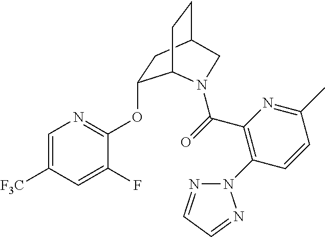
C1=C([F3C])C=C(F)C(OC2CC3CCC2N(C(=O)C2=C(N4N=CC=N4)C=CC(C)=N2)C3)=N1
